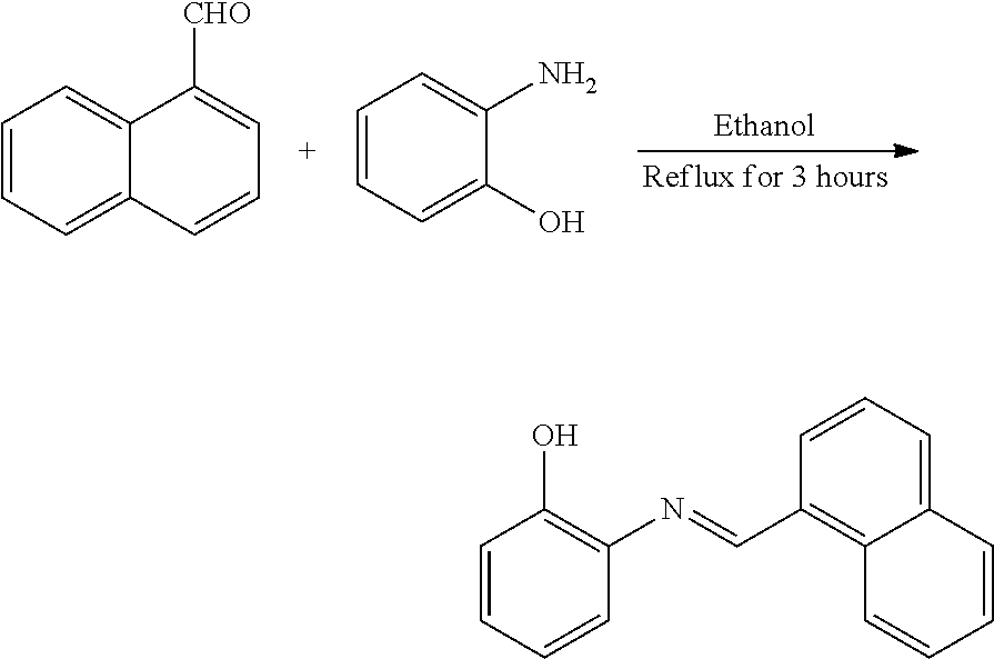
C1=CC=C2C(=C1)C([CHO])=CC=C2.C1=CC=C(O)C(N)=C1.C1=CC=CC(N=CC2=C3C(=CC=C2)C=CC=C3)=C1O
